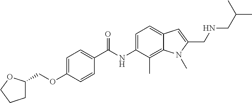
C1=C(OCC2CCCO2)C=CC(C(NC2=CC=C3C(=C2C)N(C)C(CNCC(C)C)=C3)=O)=C1
